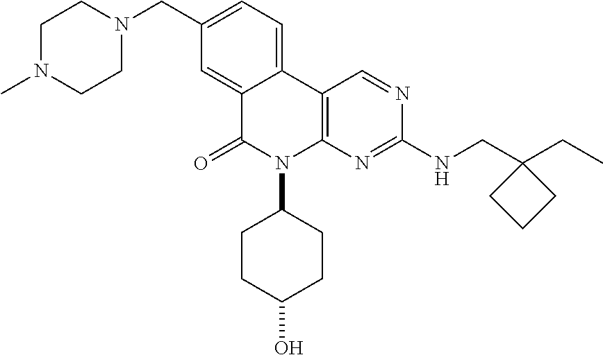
C12=CC=C(CN3CCN(C)CC3)C=C1C(=O)N(C1CCC(O)CC1)C1=C2C=NC(NCC2(CC)CCC2)=N1
